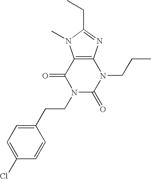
C12=C(N=C(CC)N1C)N(CCC)C(=O)N(CCC1=CC=C(Cl)C=C1)C2=O
